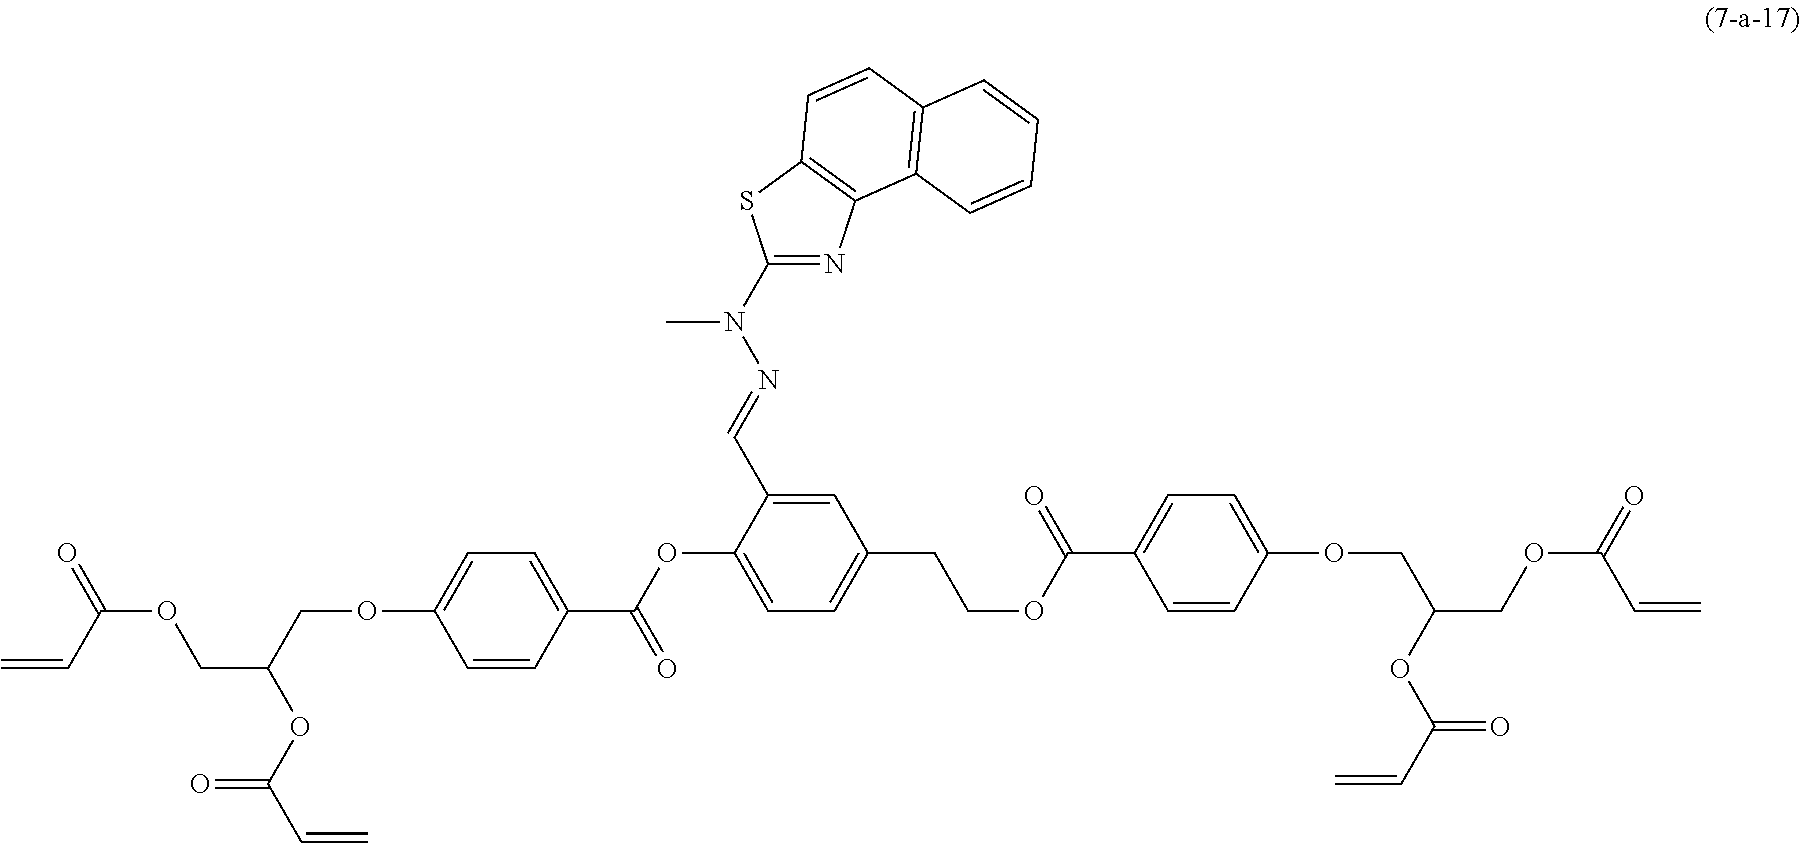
C1(N(N=CC2=CC(CCOC(=O)C3=CC=C(OCC(OC(=O)C=C)COC(C=C)=O)C=C3)=CC=C2OC(C2=CC=C(OCC(OC(=O)C=C)COC(C=C)=O)C=C2)=O)C)=NC2=C(S1)C=CC1=C2C=CC=C1
